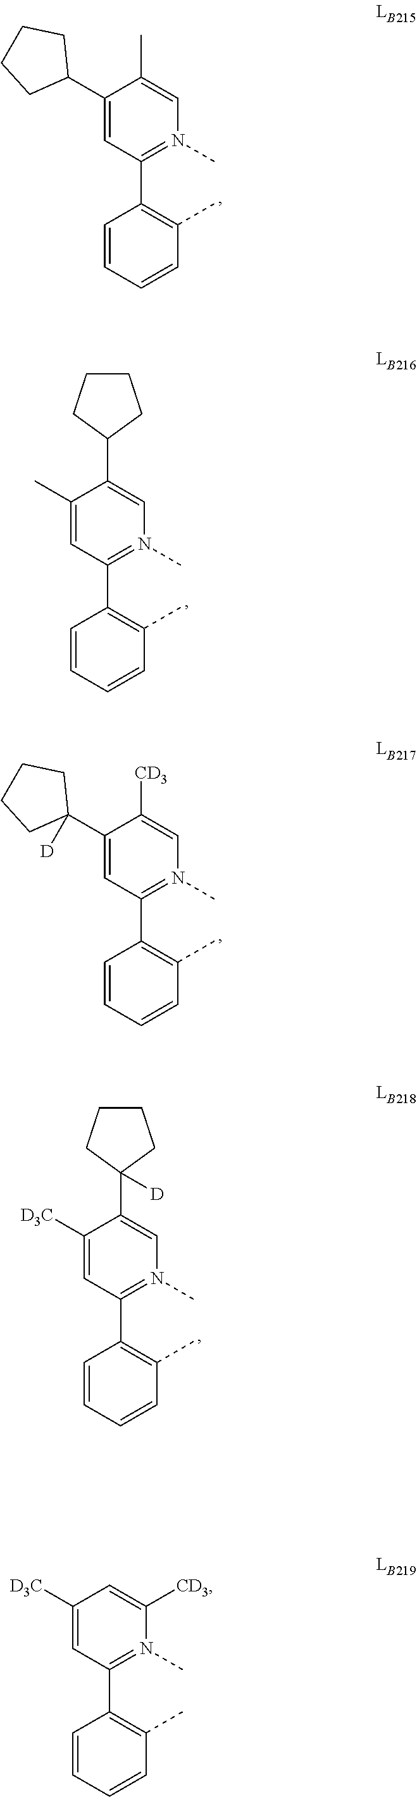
C1(C2([D])CCCC2)=CC(C2=C(C)C=CC=C2)=N(C)C=C1[CD3].C1([D3C])=CC(C2=C(C)C=CC=C2)=N(C)C=C1C1([D])CCCC1.C1(C2CCCC2)=CC(C2=C(C)C=CC=C2)=N(C)C=C1C.C1(C)=CC(C2=C(C)C=CC=C2)=N(C)C=C1C1CCCC1.C1([D3C])=CC(C2=C(C)C=CC=C2)=N(C)C([CD3])=C1
